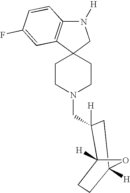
C12(CCN(CC3([H])C4([H])CCC([H])(C3)O4)CC1)CN([H])C1=C2C=C(F)C=C1
